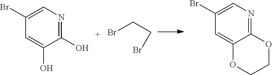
C1=C(O)C(O)=NC=C1Br.BrCCBr.C1=C2C(=NC=C1Br)OCCO2
